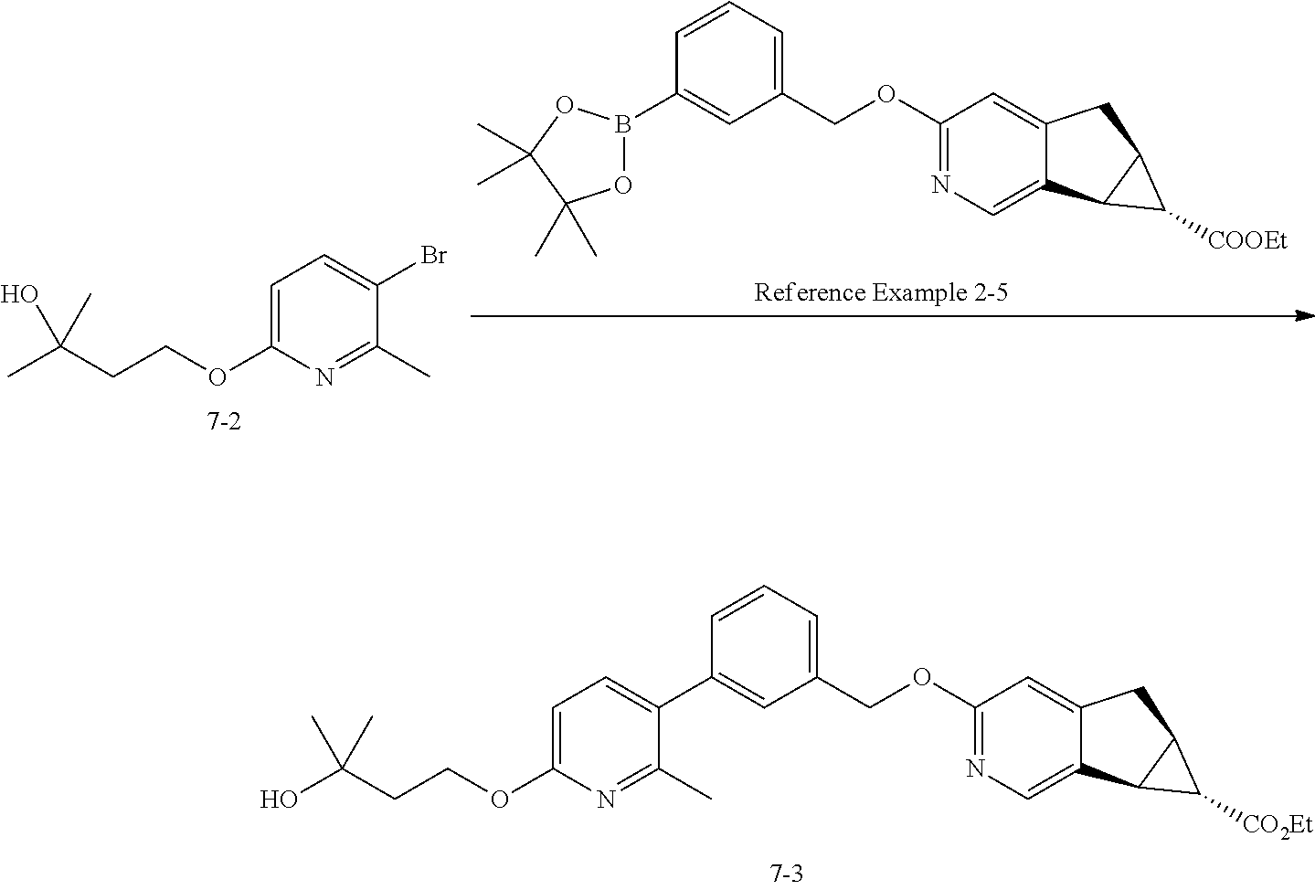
C1(COC2=NC=C3C(=C2)CC2C3C2[CO2Et])=CC=CC(C2=CC=C(OCCC(O)(C)C)N=C2C)=C1.C1=C(OCCC(C)(C)O)N=C(C)C(Br)=C1.O1B(C2=CC(COC3=NC=C4C(=C3)CC3C4C3[COOEt])=CC=C2)OC(C)(C)C1(C)C
